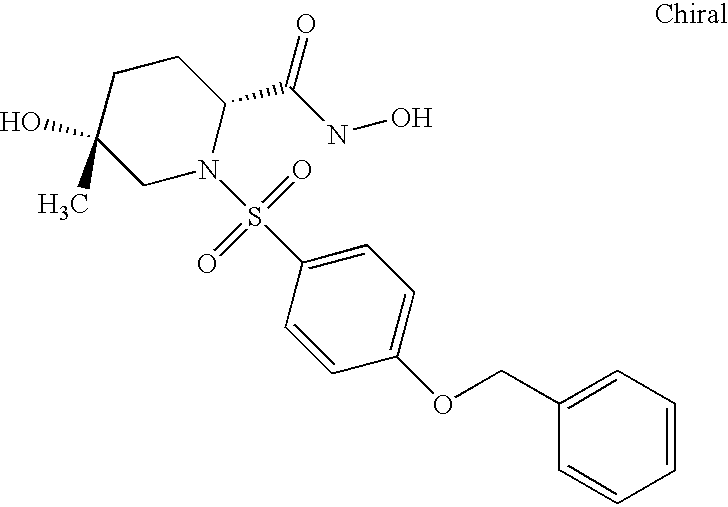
C1C(O)(C)CN(S(C2=CC=C(OCC3=CC=CC=C3)C=C2)(=O)=O)C(C(NO)=O)C1
